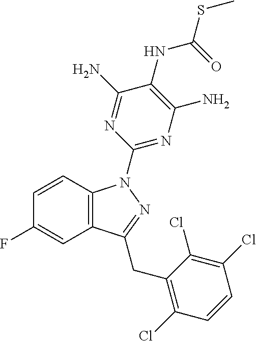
C1=CC2=C(C=C1F)C(CC1=C(Cl)C=CC(Cl)=C1Cl)=NN2C1=NC(N)=C(NC(SC)=O)C(N)=N1
